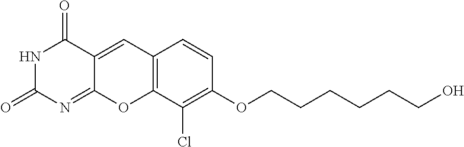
N1C(=O)N=C2C(=CC3=C(O2)C(Cl)=C(OCCCCCCO)C=C3)C1=O
